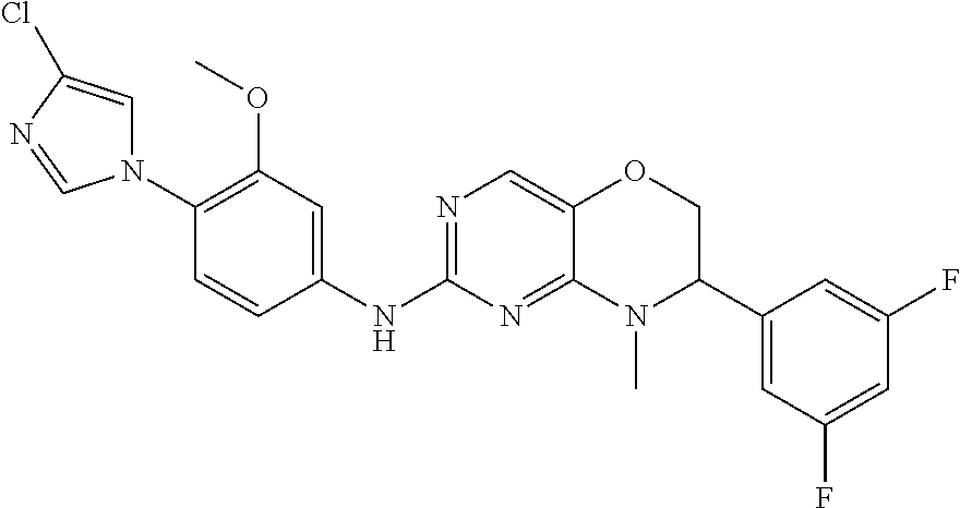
C1(N2C=C(Cl)N=C2)=C(OC)C=C(NC2=NC=C3C(=N2)N(C)C(C2=CC(F)=CC(F)=C2)CO3)C=C1
